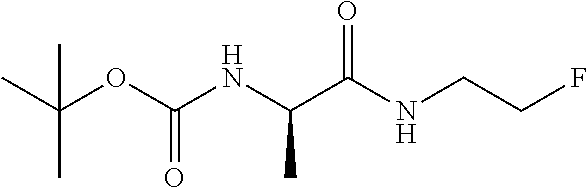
CC(OC(NC(C(=O)NCCF)C)=O)(C)C
